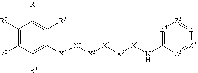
C1([R3])=C([R2])C([R1])=C([X7][X6][X5][X4][X3][X2]NC2=[Z4][Z5]=[Z1][Z2]=[Z3]2)C([R5])=C1[R4]
